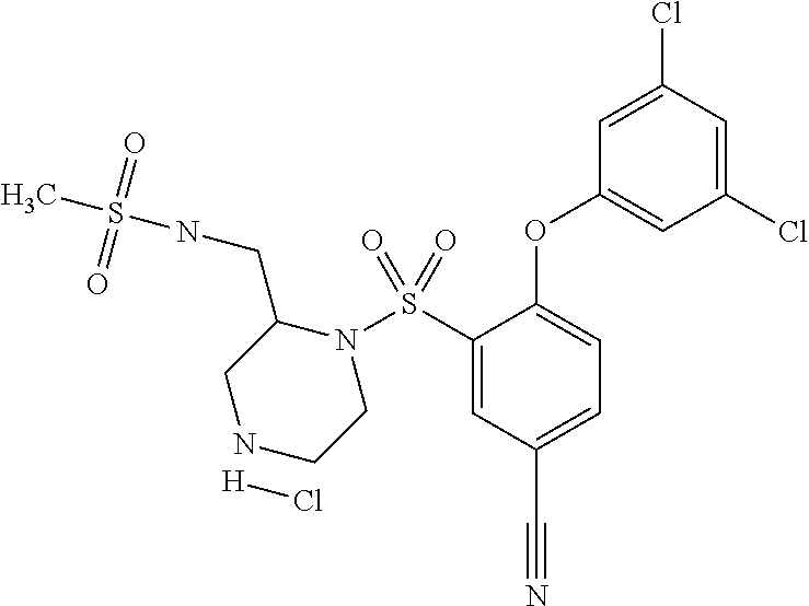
N1(S(C2=CC(C#N)=CC=C2OC2=CC(Cl)=CC(Cl)=C2)(=O)=O)CCNCC1CNS(C)(=O)=O.[H]Cl
